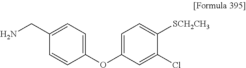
C1(OC2=CC=C([SCH2CH3])C(Cl)=C2)=CC=C(CN)C=C1
